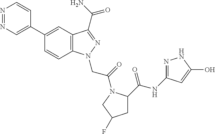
N1=NC=C(C2=CC3=C(C=C2)N(CC(=O)N2C(C(=O)NC4=NNC(O)=C4)CC(F)C2)N=C3C(=O)N)C=C1
